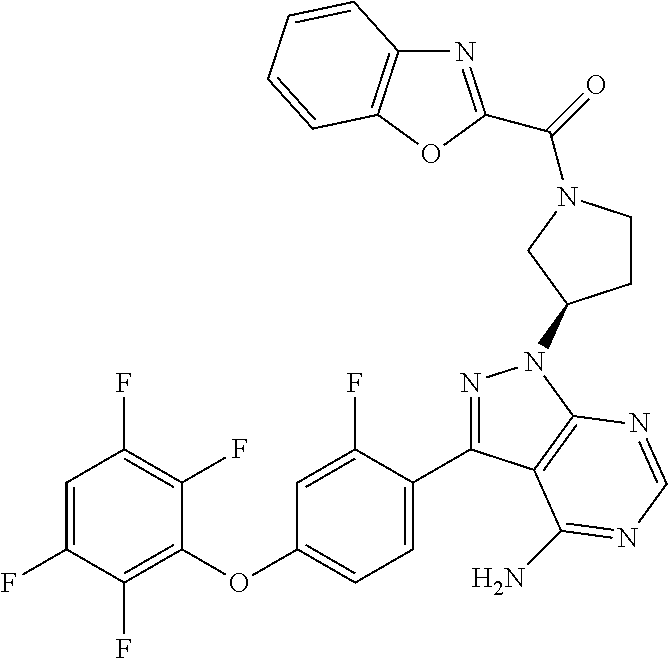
C1=C(F)C(F)=C(OC2=CC=C(C3=NN(C4CCN(C(=O)C5=NC6=C(O5)C=CC=C6)C4)C4=C3C(N)=NC=N4)C(F)=C2)C(F)=C1F
